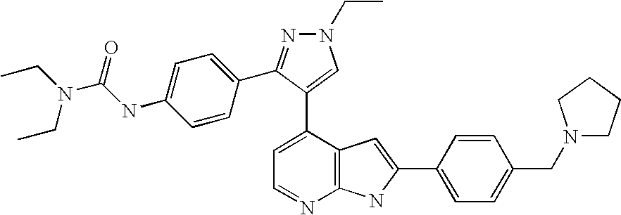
C1=C(C2=CN(CC)N=C2C2=CC=C(NC(N(CC)CC)=O)C=C2)C2=C(N=C1)NC(C1=CC=C(CN3CCCC3)C=C1)=C2
